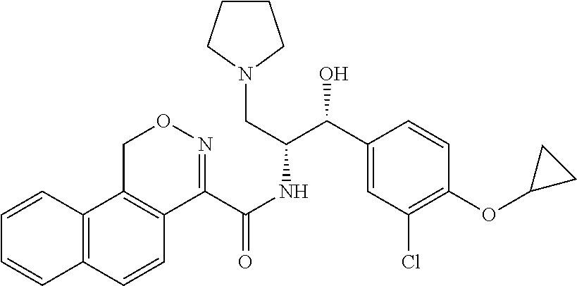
C12=C(C=CC3=C1CON=C3C(NC(C(C1=CC(Cl)=C(OC3CC3)C=C1)O)CN1CCCC1)=O)C=CC=C2
